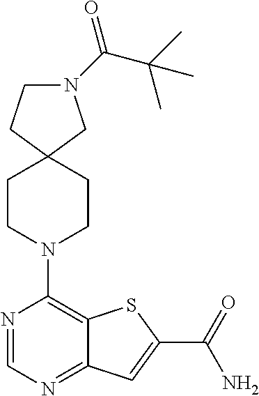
N1=CN=C2C(=C1N1CCC3(CC1)CN(C(C(C)(C)C)=O)CC3)SC(C(=O)N)=C2
